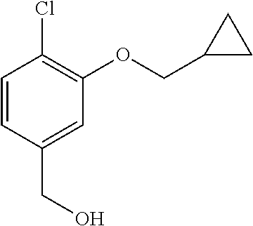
C1=CC(CO)=CC(OCC2CC2)=C1Cl
